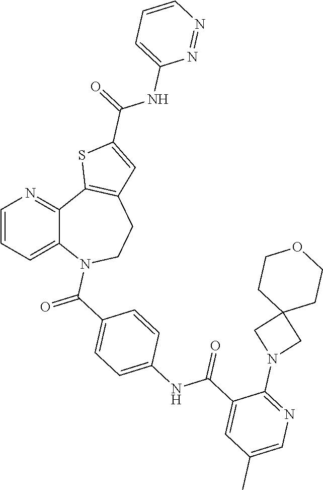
C1=CC=C2C(=N1)C1=C(CCN2C(C2=CC=C(NC(C3=CC(C)=CN=C3N3CC4(C3)CCOCC4)=O)C=C2)=O)C=C(C(NC2=CC=CN=N2)=O)S1
